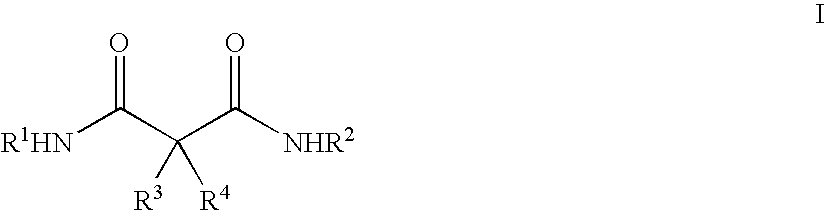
[R1HN]C(C(C([NHR2])=O)([R3])[R4])=O
